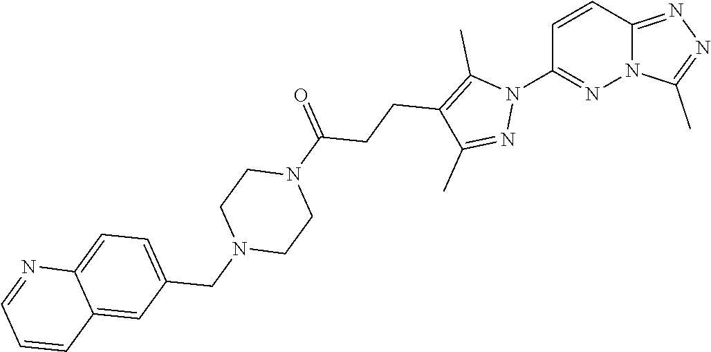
C1=CC2=NN=C(C)N2N=C1N1C(C)=C(CCC(N2CCN(CC3=CC=C4C(=C3)C=CC=N4)CC2)=O)C(C)=N1
